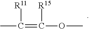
CC(=C(OC)[R15])[R11]
